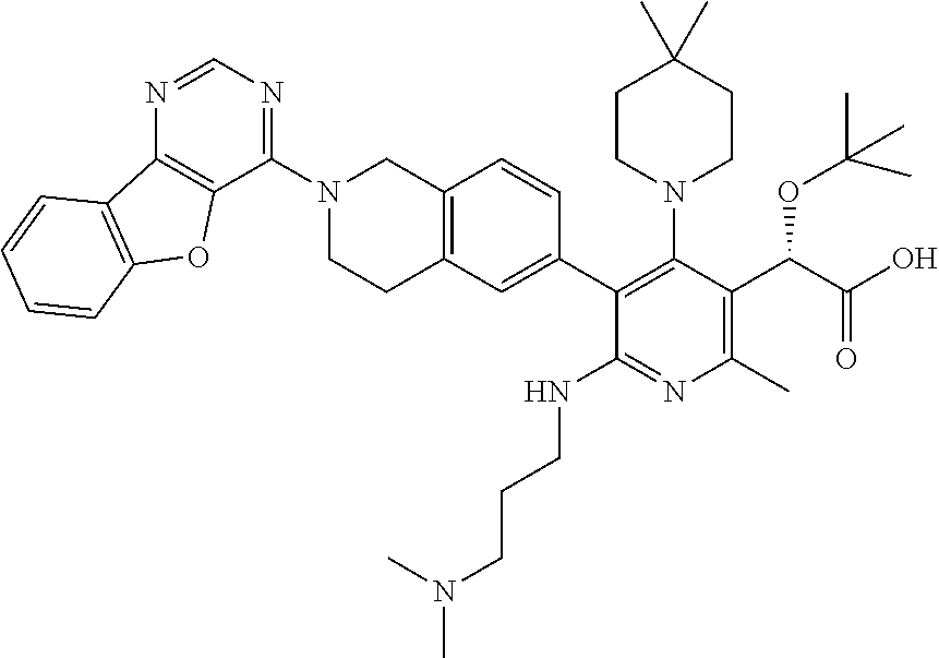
C12=C(N=CN=C1N1CCC3=C(C1)C=CC(C1=C(N4CCC(C)(C)CC4)C(C(C(=O)O)OC(C)(C)C)=C(C)N=C1NCCCN(C)C)=C3)C1=C(O2)C=CC=C1
